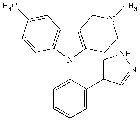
C12=C(N(C3=CC=CC=C3C3=CNN=C3)C3=C1C=C(C)C=C3)CCN(C)C2
